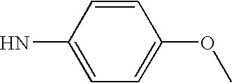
O(C1=CC=C(N)C=C1)C
